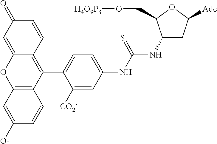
C12=CC(=O)C=CC1=C(C1=CC=C(NC(NC3CC([Ade])OC3CO[H4O9P3])=S)C=C1[CO2-])C1=C(O2)C=C([O-])C=C1
